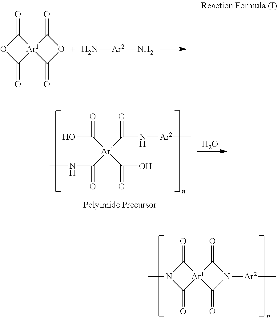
C1(=O)OC(=O)[Ar1]12C(=O)OC2=O.N[Ar2]N.C(O)([Ar1](C(=O)NC)(C(=O)O)C(N[Ar2]C)=O)=O.[-H2O].C1(=O)N(C)C(=O)[Ar1]12C(=O)N([Ar2]C)C2=O
